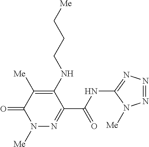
N1([Me])N=C(C(NC2=NN=NN2[Me])=O)C(NCCC[Me])=C([Me])C1=O
